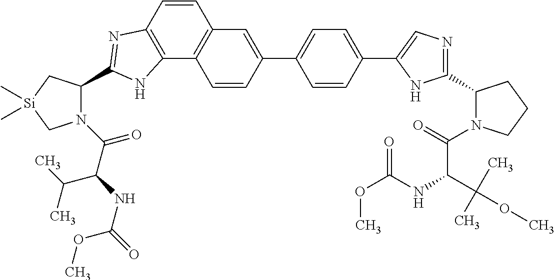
C1(C2=CC3=C(C4=C(C=C3)N=C(C3N(C(C(NC(=O)OC)C(C)C)=O)C[Si](C)(C)C3)N4)C=C2)=CC=C(C2=CN=C(C3N(C(=O)C(C(OC)(C)C)NC(OC)=O)CCC3)N2)C=C1
